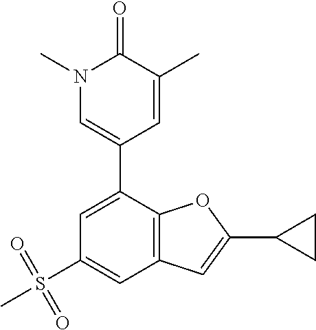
C1(C2=CN(C)C(=O)C(C)=C2)=CC(S(C)(=O)=O)=CC2=C1OC(C1CC1)=C2
